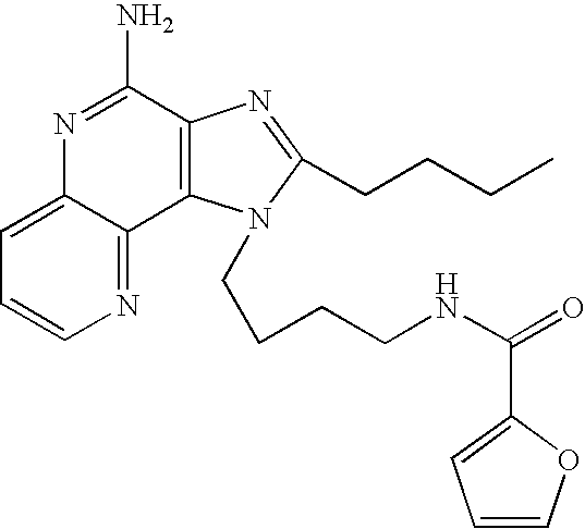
C12=CC=CN=C1C1=C(C(N)=N2)N=C(CCCC)N1CCCCNC(=O)C1=CC=CO1
